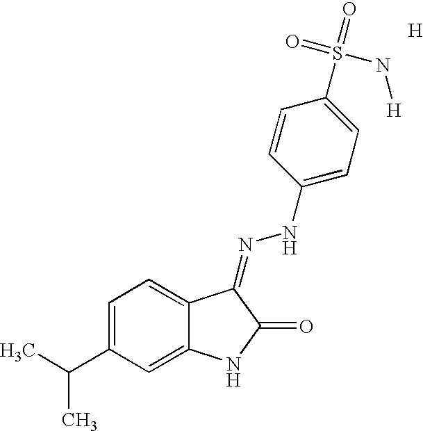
C1=C(C(C)C)C=C2C(=C1)C(=NNC1=CC=C(S(=O)(=O)N[H])C=C1)C(=O)N2.[H]
